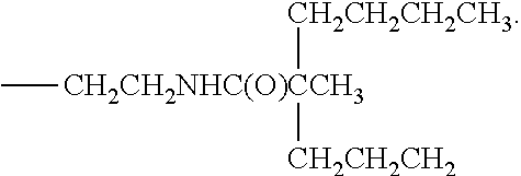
[CH2CH2CH2CH3][CH2CH2NHC(O)CCH3]([CH2CH2CH2])C
